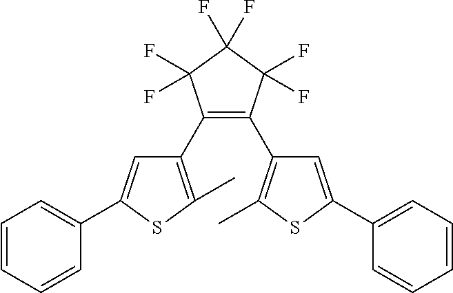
C1(C2=C(C)SC(C3=CC=CC=C3)=C2)=C(C2=C(C)SC(C3=CC=CC=C3)=C2)C(F)(F)C(F)(F)C1(F)F
